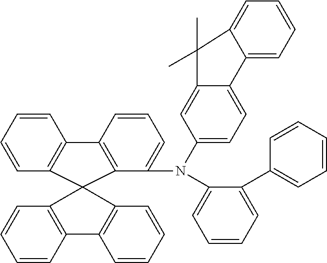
C1=CC=CC2=C1C1(C3=C2C=CC=C3N(C2=CC=CC=C2C2=CC=CC=C2)C2=CC=C3C(=C2)C(C)(C)C2=CC=CC=C32)C2=C(C=CC=C2)C2=C1C=CC=C2
